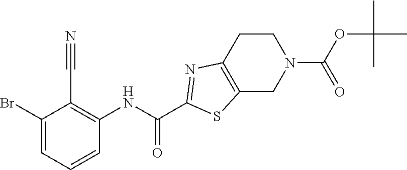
BrC1=CC=CC(NC(C2=NC3=C(S2)CN(C(OC(C)(C)C)=O)CC3)=O)=C1C#N
